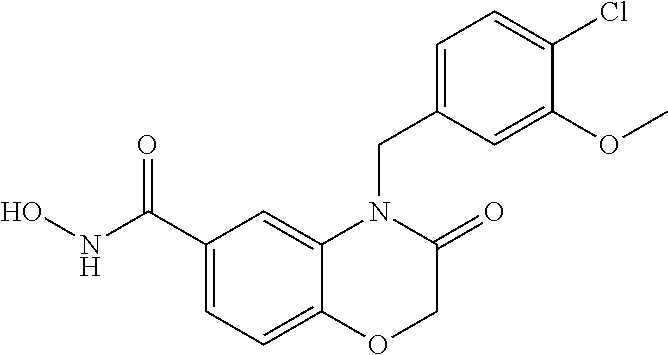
C1(C(NO)=O)=CC=C2C(=C1)N(CC1=CC=C(Cl)C(OC)=C1)C(=O)CO2
